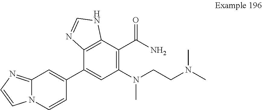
C12=NC=CN1C=CC(C1=CC(N(CCN(C)C)C)=C(C(N)=O)C3=C1N=CN3)=C2
